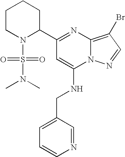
C1CN(S(N(C)C)(=O)=O)C(C2=NC3=C(Br)C=NN3C(NCC3=CC=CN=C3)=C2)CC1
